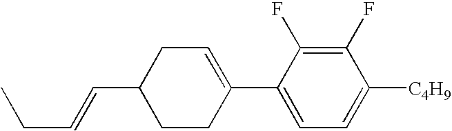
C1(F)=C(F)C(C2=CCC(C=CCC)CC2)=CC=C1[C4H9]
